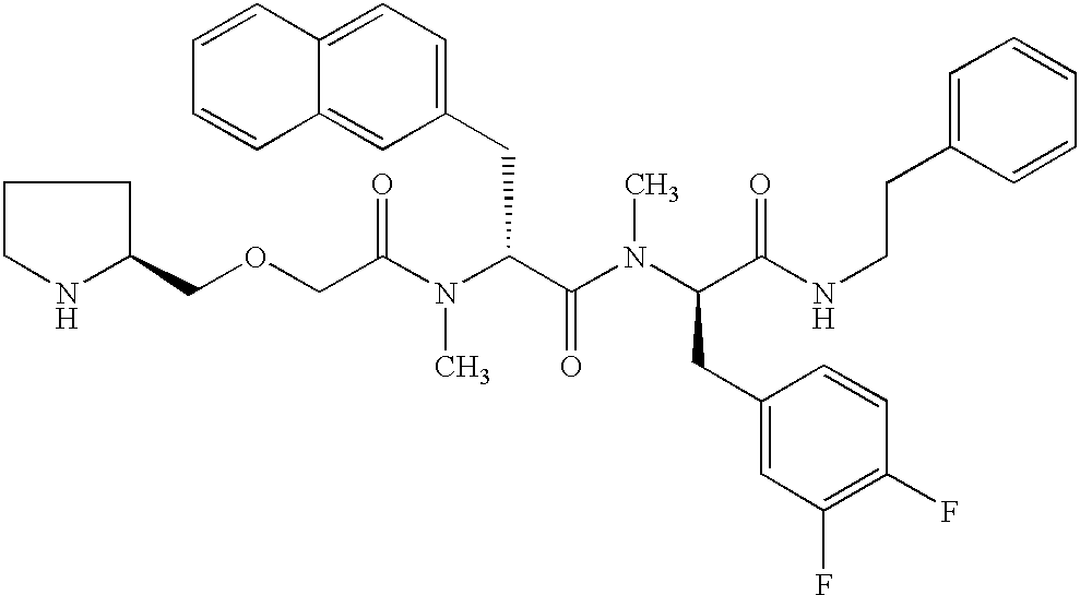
C(C(N(C(C(N(C(C(NCCC1=CC=CC=C1)=O)CC1=CC(F)=C(F)C=C1)C)=O)CC1=CC=C2C(=C1)C=CC=C2)C)=O)OCC1CCCN1
